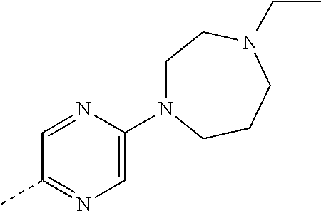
C1=NC(N2CCN(CC)CCC2)=CN=C1C
